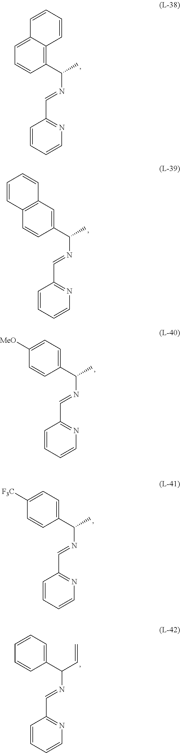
C1=CC=CN=C1C=NC(C)C1=C2C(=CC=C1)C=CC=C2.C1=CC=CN=C1C=NC(C)C1=CC2=C(C=C1)C=CC=C2.C1=CC=CN=C1C=NC(C)C1=CC=C([MeO])C=C1.C1=CC=CN=C1C=NC(C)C1=CC=C([F3C])C=C1.C1=CC=CN=C1C=NC(C=C)C1=CC=CC=C1
